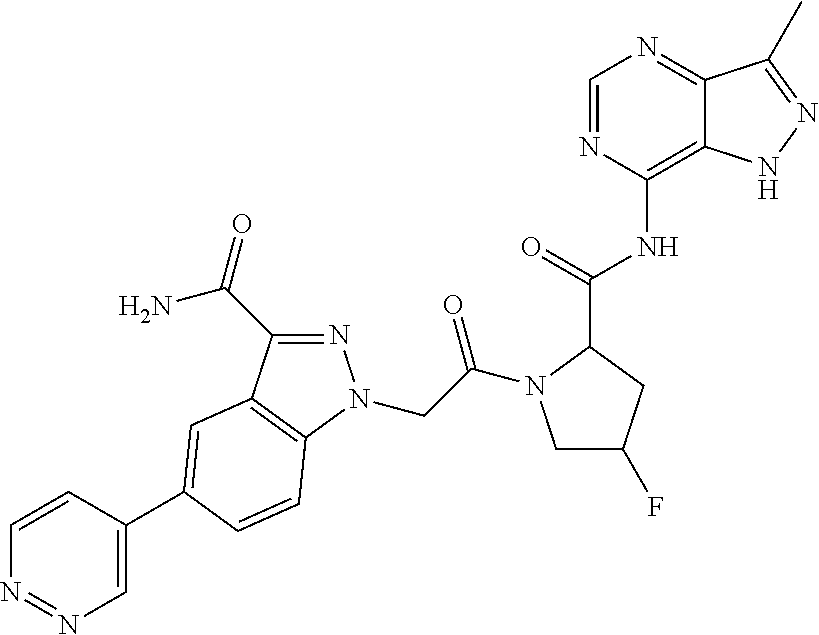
C1=CC(C2=CC3=C(N(CC(=O)N4CC(F)CC4C(NC4=C5C(=NC=N4)C(C)=NN5)=O)N=C3C(N)=O)C=C2)=CN=N1
